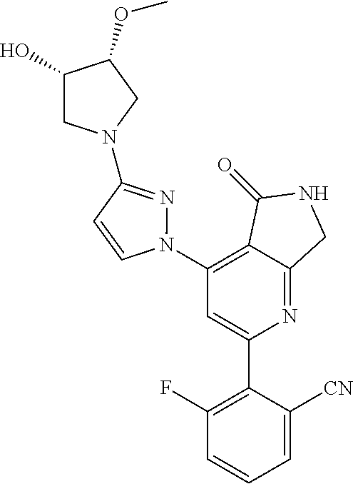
C1(N2N=C(N3CC(O)C(OC)C3)C=C2)=C2C(=NC(C3=C(F)C=CC=C3[CN])=C1)CNC2=O
